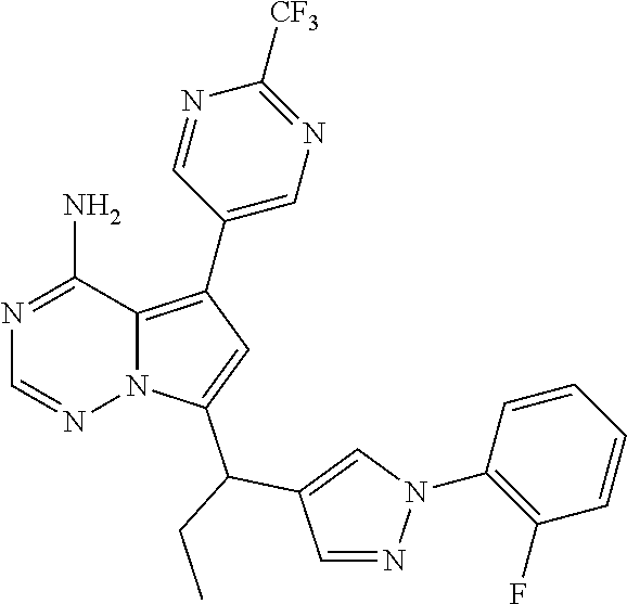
N1=C(N)C2=C(C3=CN=C([CF3])N=C3)C=C(C(C3=CN(C4=C(F)C=CC=C4)N=C3)CC)N2N=C1
